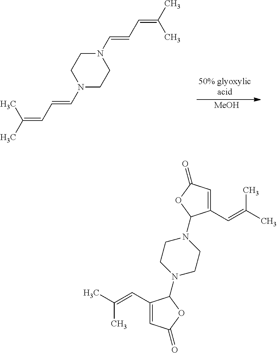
N1(C=CC=C(C)C)CCN(C=CC=C(C)C)CC1.[MeOH].C1(C=C(C)C)=CC(=O)OC1N1CCN(C2C(C=C(C)C)=CC(=O)O2)CC1
